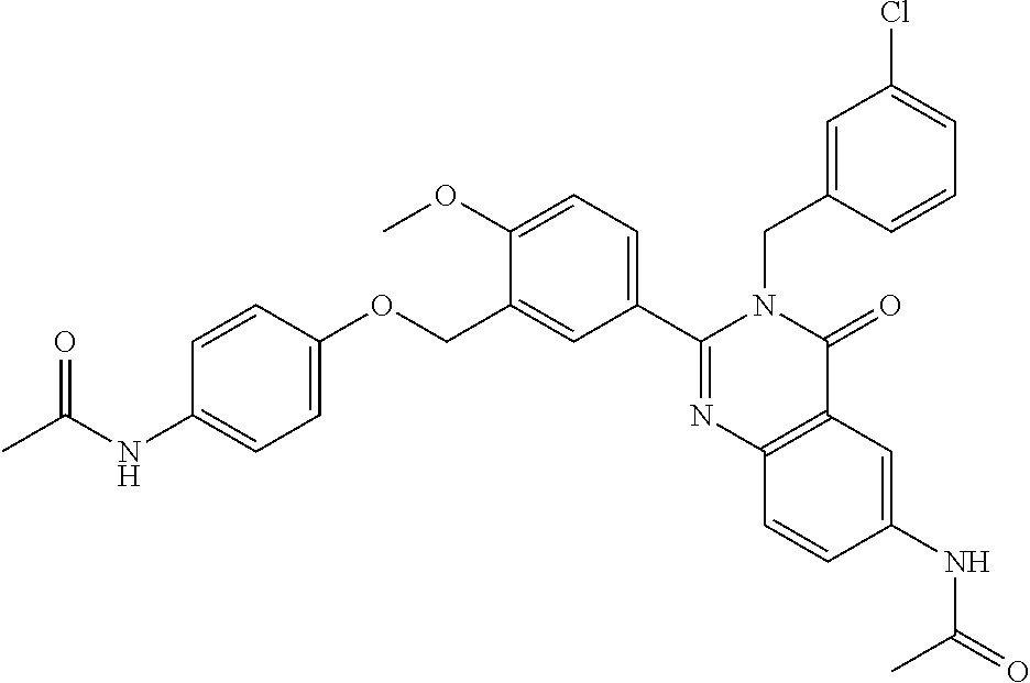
C1=C(NC(C)=O)C=CC(OCC2=CC(C3=NC4=C(C(=O)N3CC3=CC(Cl)=CC=C3)C=C(NC(C)=O)C=C4)=CC=C2OC)=C1
